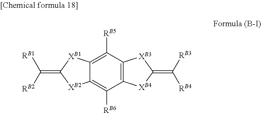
C12=C([RB5])C3=C(C([RB6])=C1[XB2]C(=C([RB1])[RB2])[XB1]2)[XB4]C(=C([RB4])[RB3])[XB3]3
